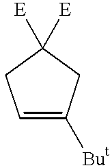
C1=C([But])CC([E])([E])C1
